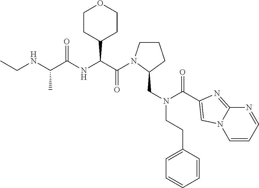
C1CN(C(=O)C(C2CCOCC2)NC(=O)C(C)NCC)C(CN(C(=O)C2=CN3C(=N2)N=CC=C3)CCC2=CC=CC=C2)C1
